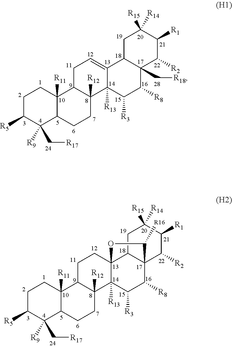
C1C([R5])C(C[R17])([R9])C2C([R11])(C1)C1C([R12])(CC2)C2([R13])C(=CC1)C1C(C[R18])(C([R8])C2[R3])C([R2])C([R1])C([R15])([R14])C1.C1C([R5])C(C[R17])([R9])C2C([R11])(C1)C1C([R12])(CC2)C2([R13])C3(CC1)C1C(C([R8])C2[R3])(C([R2])C([R1])C([R15])([R14])C1)C(C)O3
